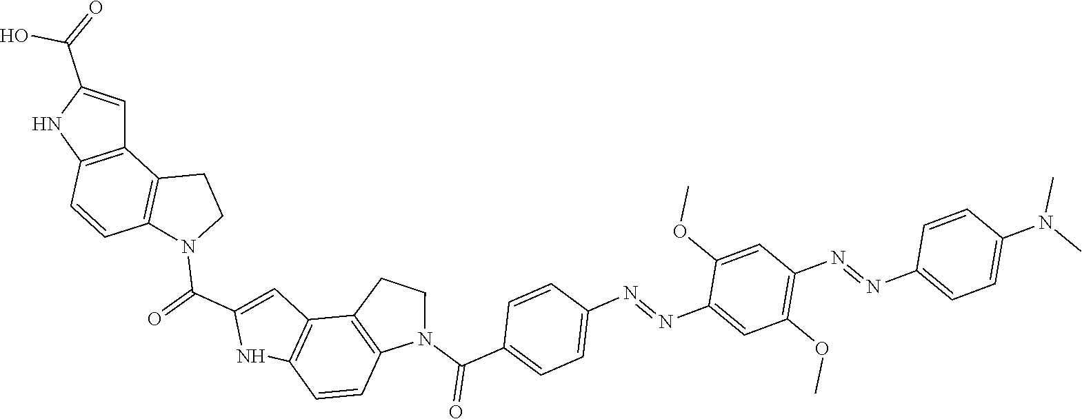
C12=C(NC(C(=O)N3CCC4=C3C=CC3=C4C=C(C(O)=O)N3)=C1)C=CC1=C2CCN1C(C1=CC=C(N=NC2=CC(OC)=C(N=NC3=CC=C(N(C)C)C=C3)C=C2OC)C=C1)=O
